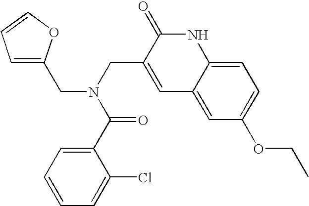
C1=C(CN(CC2=CC3=CC(OCC)=CC=C3NC2=O)C(=O)C2=CC=CC=C2Cl)OC=C1
